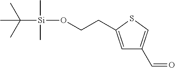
C1=C(CCO[Si](C(C)(C)C)(C)C)SC=C1C=O
